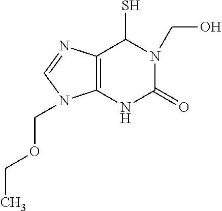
C12=C(NC(=O)N(CO)C1S)N(COCC)C=N2
